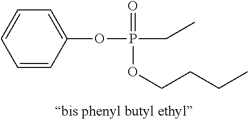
C1=CC(OP(CC)(=O)OCCCC)=CC=C1
